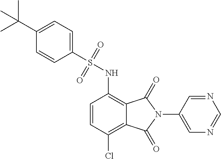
C1=CC(Cl)=C2C(=C1NS(C1=CC=C(C(C)(C)C)C=C1)(=O)=O)C(=O)N(C1=CN=CN=C1)C2=O
